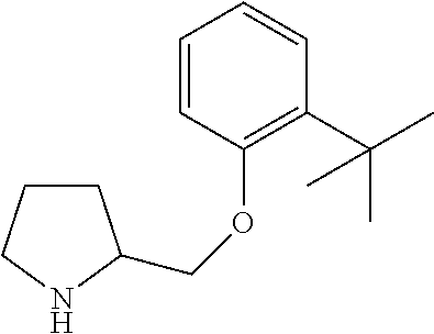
C1=CC(OCC2CCCN2)=C(C(C)(C)C)C=C1
